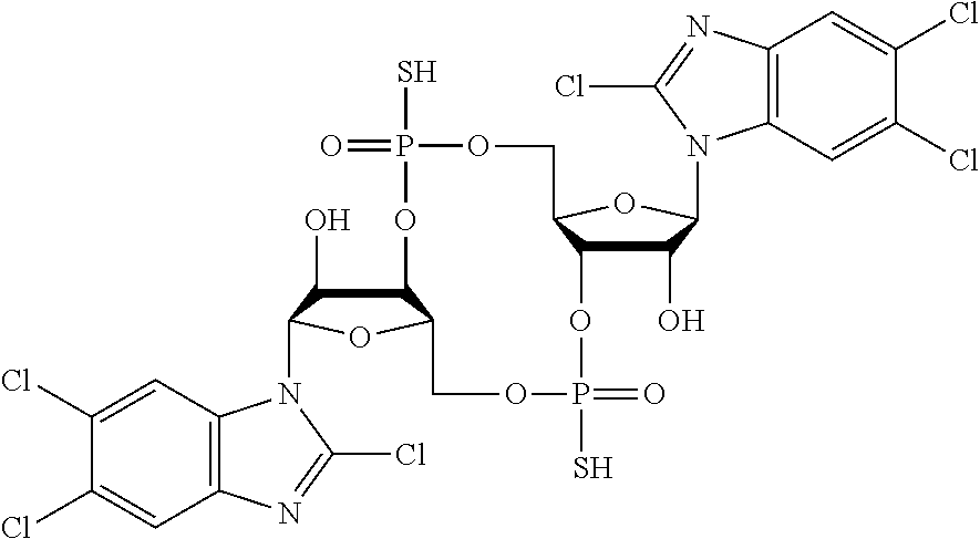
C12C(O)C(N3C4=C(C=C(Cl)C(Cl)=C4)N=C3Cl)OC1COP(S)(=O)OC1C(O)C(N3C4=C(C=C(Cl)C(Cl)=C4)N=C3Cl)OC1COP(S)(=O)O2
